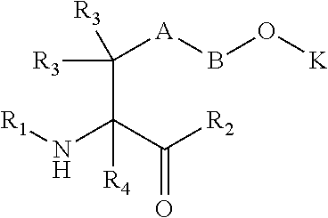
[A](BO[K])C(C(N[R1])(C([R2])=O)[R4])([R3])[R3]
